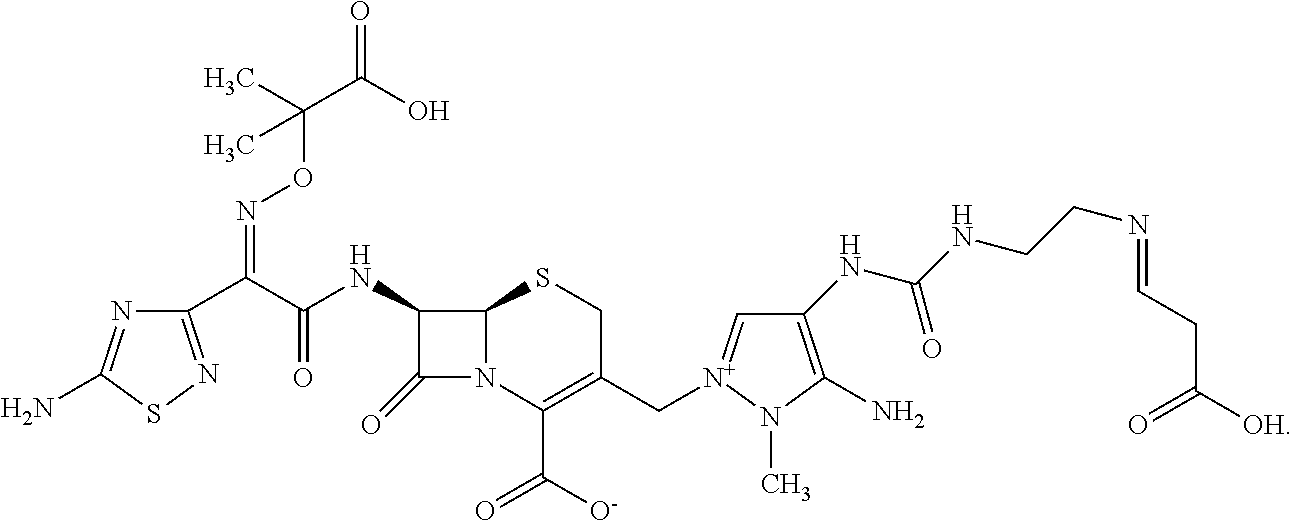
C1(C(C(=O)NC2C(=O)N3C2SCC(C[N+]2=CC(NC(=O)NCCN=CCC(=O)[OH])=C(N)N2C)=C3C(=O)[O-])=NOC(C)(C)C(O)=O)=NSC(N)=N1
